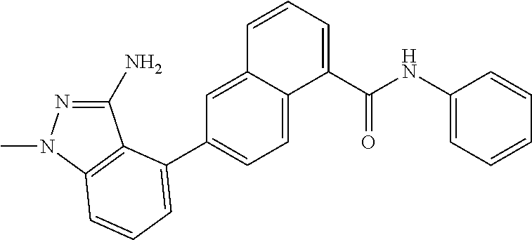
C1(N)=NN(C)C2=C1C(C1=CC=C3C(=C1)C=CC=C3C(NC1=CC=CC=C1)=O)=CC=C2
